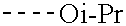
C[Oi-Pr]
